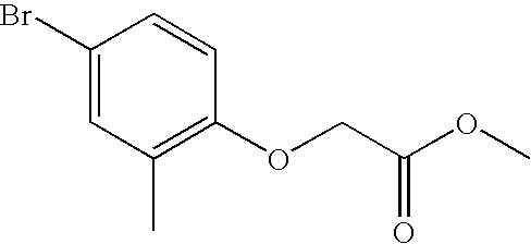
C1(OCC(OC)=O)=C(C)C=C(Br)C=C1
